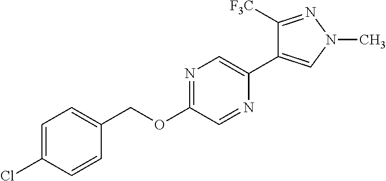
C1(OCC2=CC=C(Cl)C=C2)=NC=C(C2=CN(C)N=C2[F3C])N=C1
